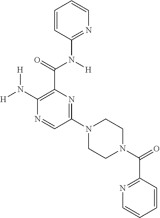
[H]N(C1=C(C(=O)N([H])C2=NC=CC=C2)N=C(N2CCN(C(=O)C3=NC=CC=C3)CC2)C=N1)[H]
